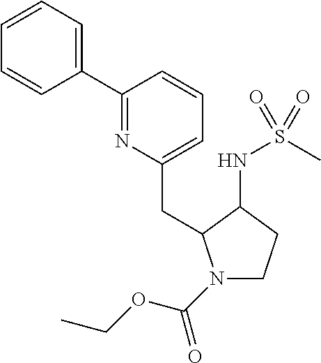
C1(C2=CC=CC=C2)=NC(CC2N(C(OCC)=O)CCC2NS(C)(=O)=O)=CC=C1
